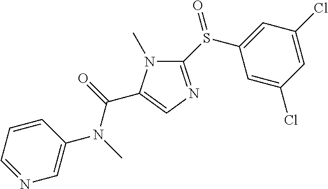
C1(S(C2=CC(Cl)=CC(Cl)=C2)=O)=NC=C(C(=O)N(C)C2=CN=CC=C2)N1C
